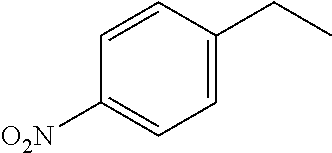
C1=CC(CC)=CC=C1[O2N]
